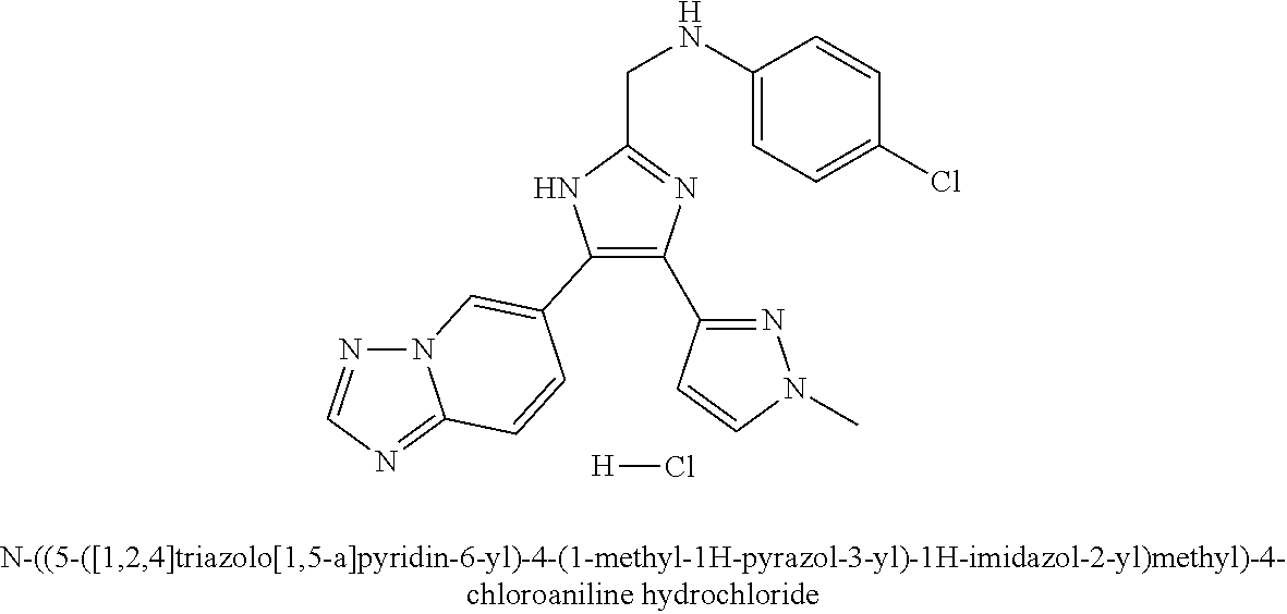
C1(C2=CN3N=CN=C3C=C2)=C(C2=NN(C)C=C2)N=C(CNC2=CC=C(Cl)C=C2)N1.[H]Cl
